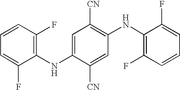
C1=C(F)C(NC2=CC([CN])=C(NC3=C(F)C=CC=C3F)C=C2[CN])=C(F)C=C1
